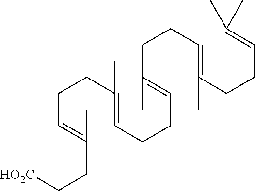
C(C=C(CC[HO2C])C)CC(C)=CCCC=C(CCC=C(CCC=C(C)C)C)C
